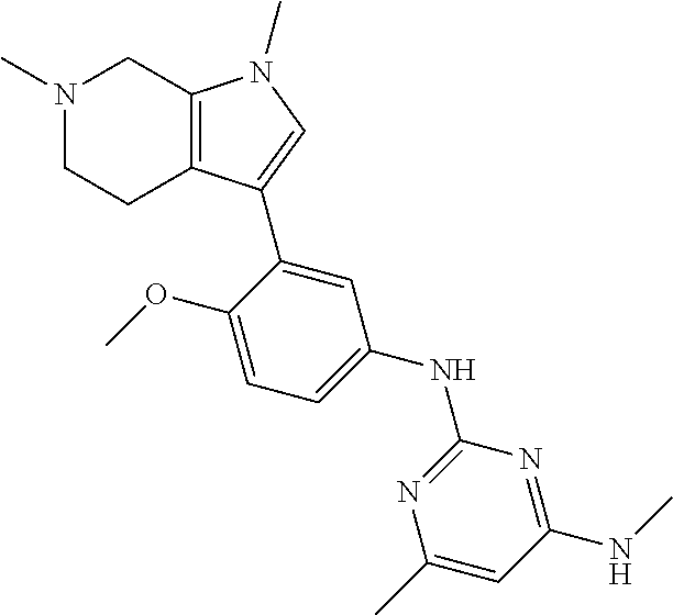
C1=C(NC2=NC(C)=CC(NC)=N2)C=C(C2=CN(C)C3=C2CCN(C)C3)C(OC)=C1
